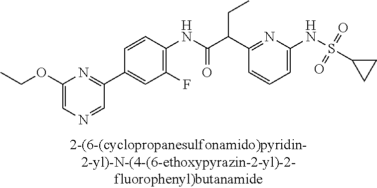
C1=C(NS(=O)(=O)C2CC2)N=C(C(C(NC2=C(F)C=C(C3=NC(OCC)=CN=C3)C=C2)=O)CC)C=C1
